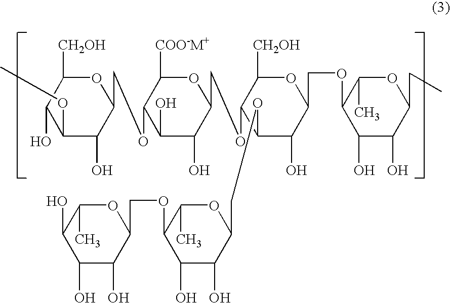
O1C([CH2OH])C(O)C(OC)C(O)C1COC1C([COO-M+])OC(COC2C([CH2OH])OC(COC3C(O)C(O)C(CC)OC3C)C(O)C2OCC2OC(C)C(OCC3OC(C)C(O)C(O)C3O)C(O)C2O)C(O)C1O
